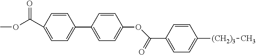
COC(C1=CC=C(C2=CC=C(OC(C3=CC=C([(CH2)3]C)C=C3)=O)C=C2)C=C1)=O
